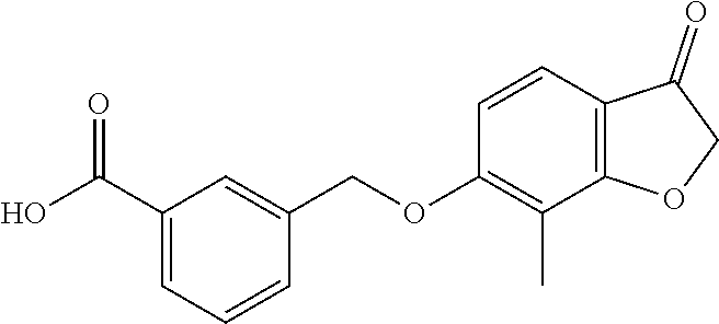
C1(C(O)=O)=CC=CC(COC2=C(C)C3=C(C=C2)C(=O)CO3)=C1
